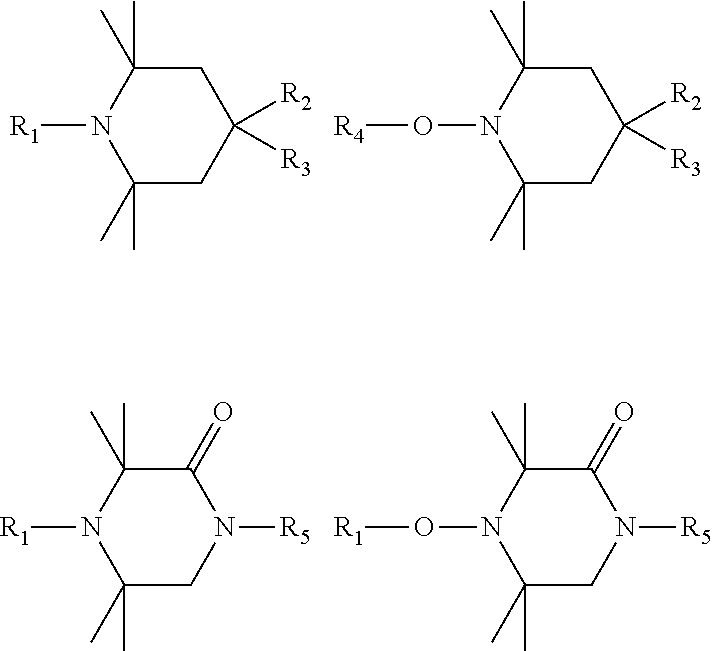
[R1]N1C(C)(C)CC([R2])([R3])CC1(C)C.O(N1C(C)(C)CC([R2])([R3])CC1(C)C)[R4].[R1]N1C(C)(C)CN([R5])C(=O)C1(C)C.O(N1C(C)(C)CN([R5])C(=O)C1(C)C)[R1]
